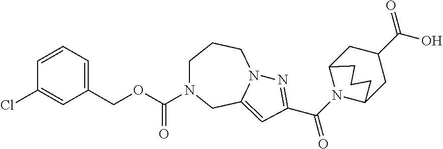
C1=C(Cl)C=CC=C1COC(=O)N1CCCN2C(=CC(C(N3C4CC(C(O)=O)CC3CCC4)=O)=N2)C1
